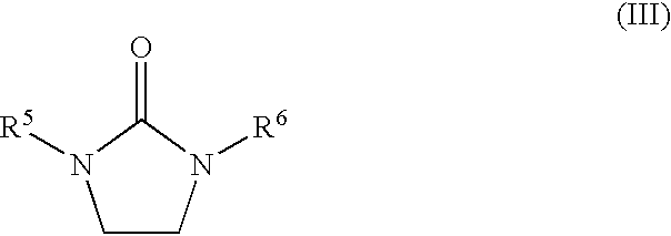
C1CN([R6])C(=O)N1[R5]
